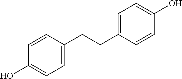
C1=C(CCC2=CC=C(O)C=C2)C=CC(O)=C1
